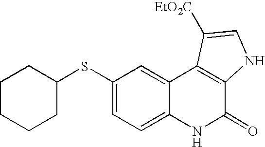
C1(SC2CCCCC2)=CC=C2C(=C1)C1=C(C(=O)N2)NC=C1[EtO2C]
